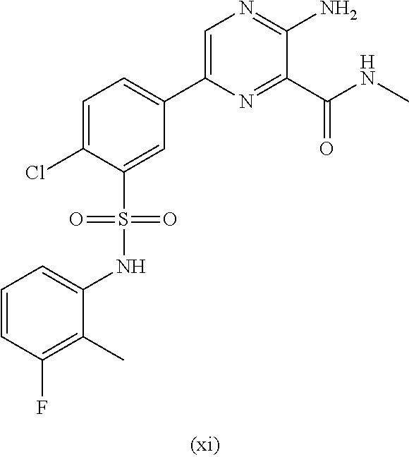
C1=C(Cl)C(S(=O)(NC2=CC=CC(F)=C2C)=O)=CC(C2=CN=C(N)C(C(NC)=O)=N2)=C1
